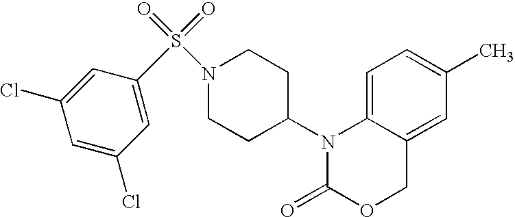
C1=C2C(=CC(C)=C1)COC(=O)N2C1CCN(S(=O)(=O)C2=CC(Cl)=CC(Cl)=C2)CC1
